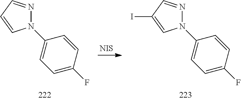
C1(N2N=CC=C2)=CC=C(F)C=C1.[NIS].C1(N2N=CC(I)=C2)=CC=C(F)C=C1
